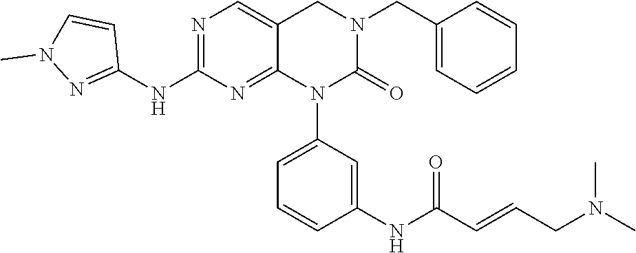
C1(CN2CC3=CN=C(NC4=NN(C)C=C4)N=C3N(C3=CC=CC(NC(C=CCN(C)C)=O)=C3)C2=O)=CC=CC=C1
